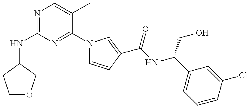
N(C1=NC=C(C)C(N2C=CC(C(NC(C3=CC=CC(Cl)=C3)CO)=O)=C2)=N1)C1COCC1
